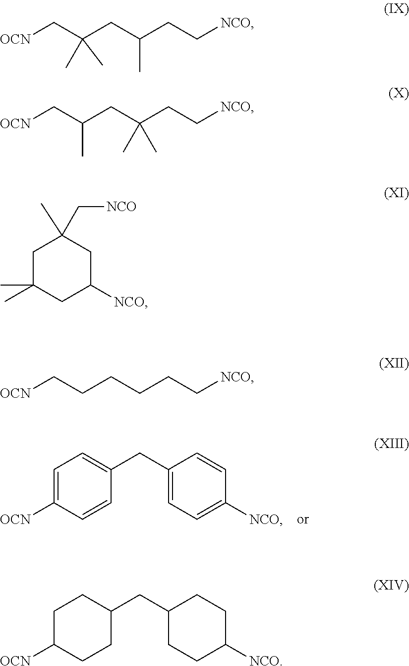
[OCN]C1=CC=C(CC2=CC=C([NCO])C=C2)C=C1.[OCN]CC(CC(CC[NCO])C)(C)C.[OCN]CC(CC(CC[NCO])(C)C)C.C1C(C)(C)CC([NCO])CC1(C)C[NCO].[OCN]CCCCCC[NCO].[OCN]C1CCC(CC2CCC([NCO])CC2)CC1
